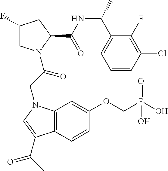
C12=C(C=CC(OCP(O)(=O)O)=C1)C(C(C)=O)=CN2CC(=O)N1CC(F)CC1C(NC(C1=CC=CC(Cl)=C1F)C)=O
